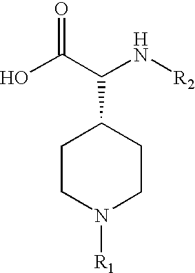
C1CN([R1])CCC1C(N[R2])C(O)=O
